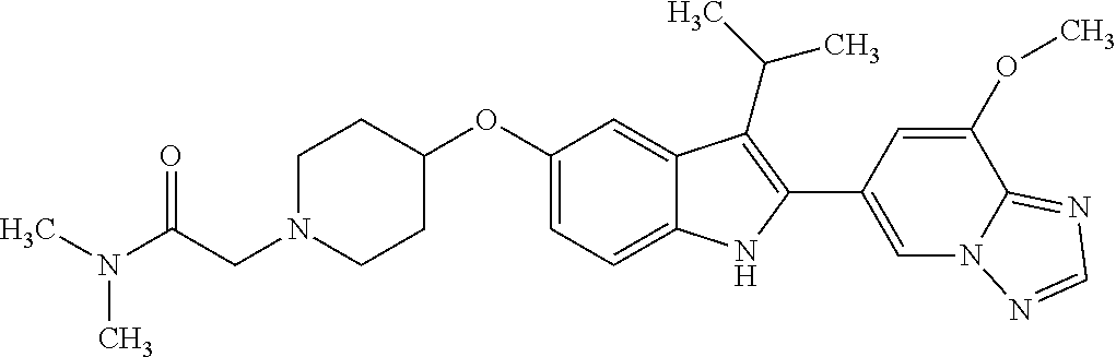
C1(OC2=CC=C3C(=C2)C(C(C)C)=C(C2=CN4C(=NC=N4)C(OC)=C2)N3)CCN(CC(N(C)C)=O)CC1
